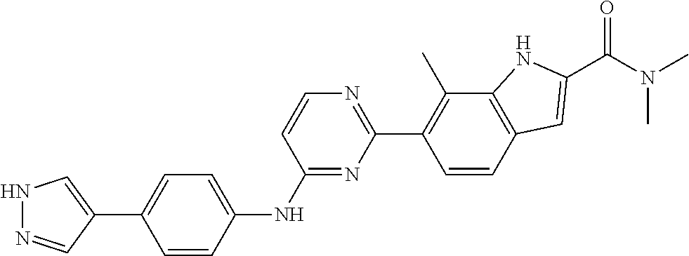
CN(C)C(C1=CC2=C(N1)C(C)=C(C1=NC=CC(NC3=CC=C(C4=CNN=C4)C=C3)=N1)C=C2)=O
